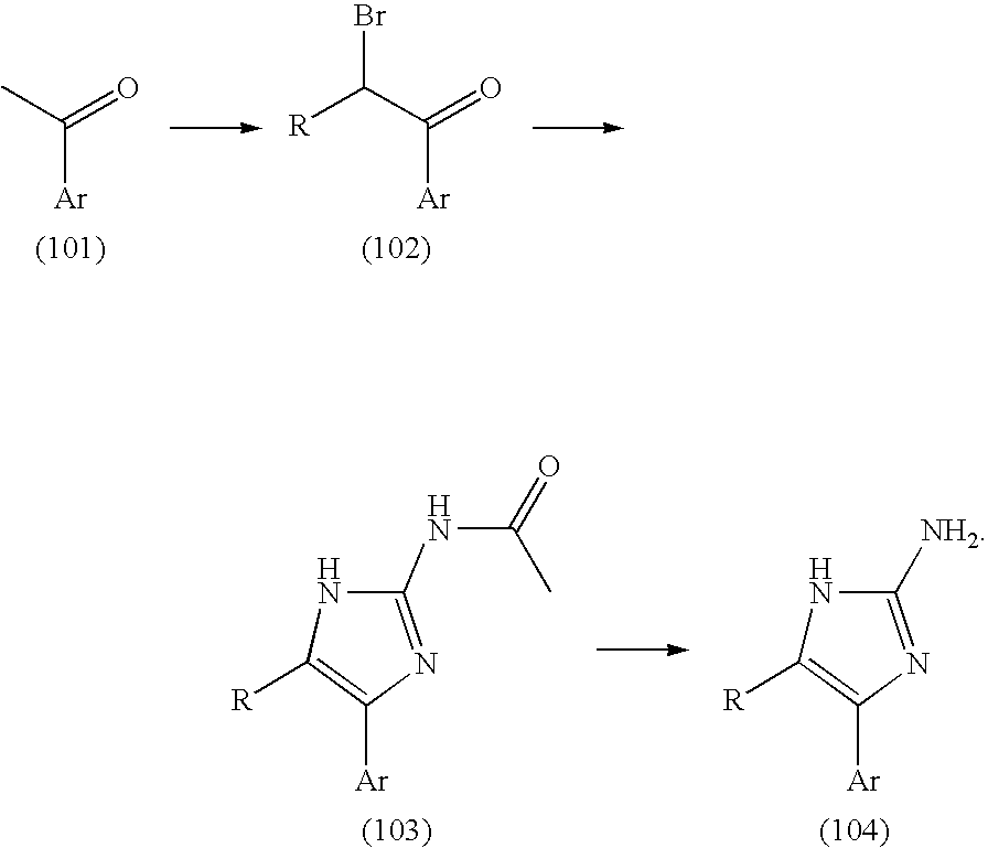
CC(=O)[Ar].[R]C(C(=O)[Ar])Br.C1(NC(=O)C)=NC([Ar])=C([R])N1.C1([NH2])=NC([Ar])=C([R])N1
